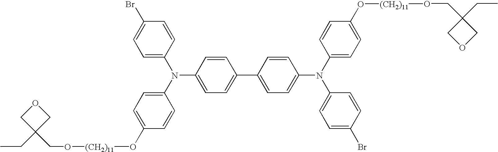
C1=C(N(C2=CC=C(Br)C=C2)C2=CC=C(O[(CH2)11]OCC3(CC)COC3)C=C2)C=CC(C2=CC=C(N(C3=CC=C(O[(CH2)11]OCC4(CC)COC4)C=C3)C3=CC=C(Br)C=C3)C=C2)=C1
